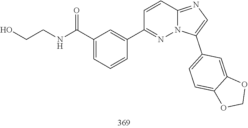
C1=CC2=NC=C(C3=CC=C4C(=C3)OCO4)N2N=C1C1=CC(C(NCCO)=O)=CC=C1
